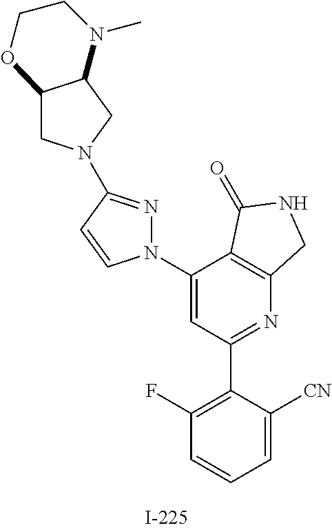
N1=C(N2CC3C(C2)N(C)CCO3)C=CN1C1=CC(C2=C(F)C=CC=C2[CN])=NC2=C1C(=O)NC2
